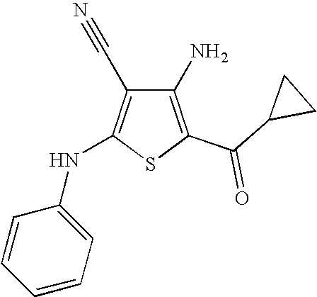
C1(N)=C(C(C2CC2)=O)SC(NC2=CC=CC=C2)=C1C#N
